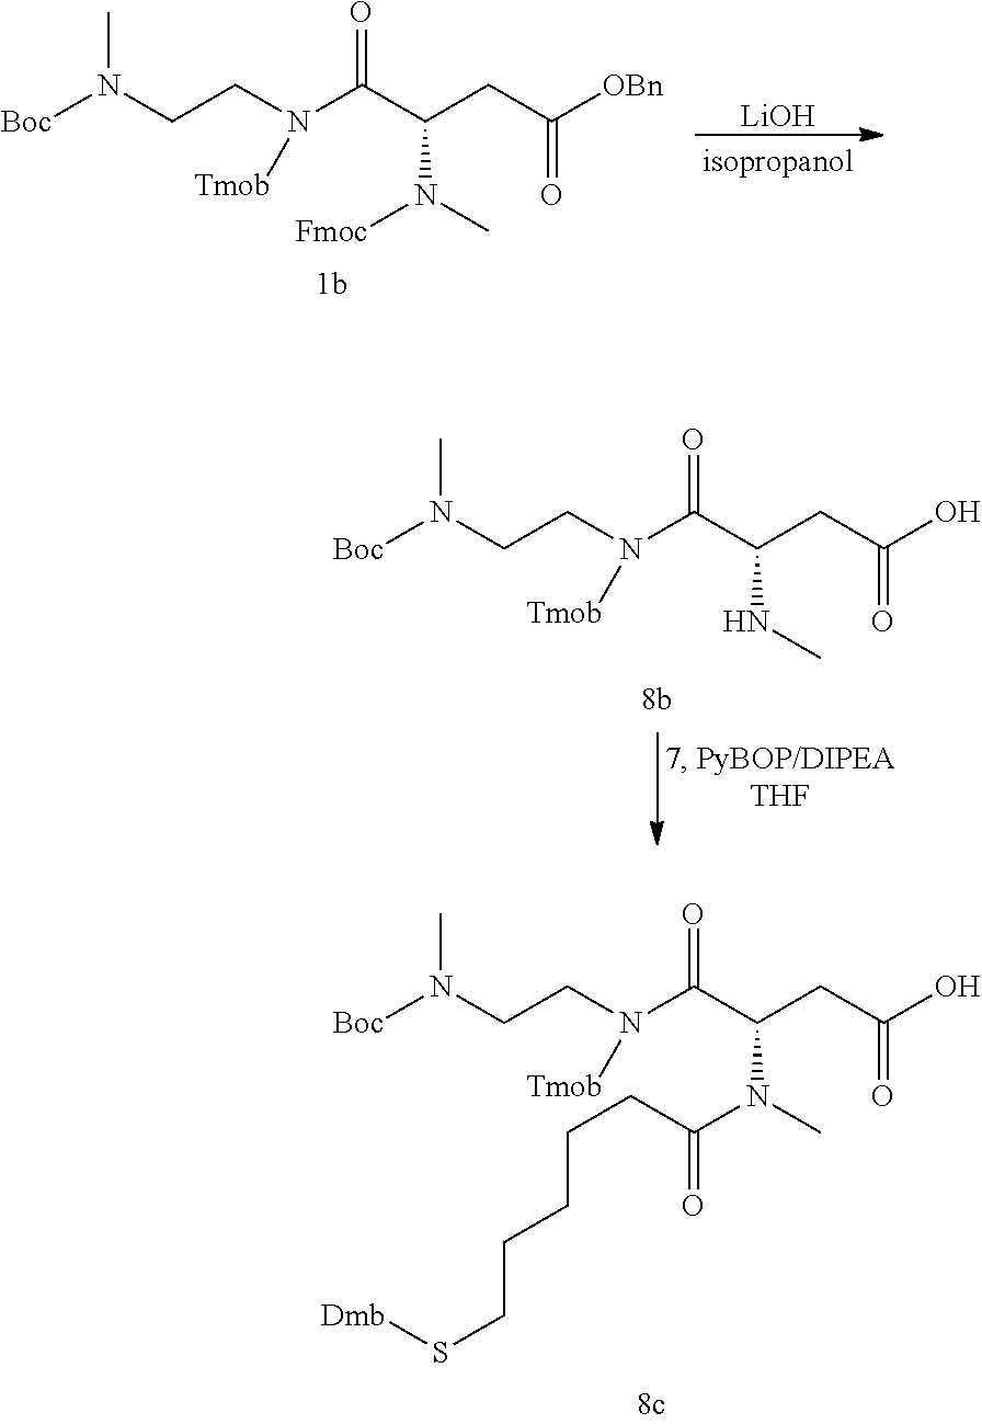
[Boc]N(CCN(C(C(CC([OBn])=O)N(C)[Fmoc])=O)[Tmob])C.[LiOH].[Boc]N(CCN(C(C(CC(O)=O)NC)=O)[Tmob])C.[Boc]N(CCN(C(C(CC(O)=O)N(C)C(=O)CCCCCS[Dmb])=O)[Tmob])C
